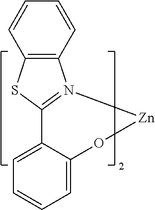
C12=N(C3=C(S1)C=CC=C3)[Zn]OC1=CC=CC=C21
